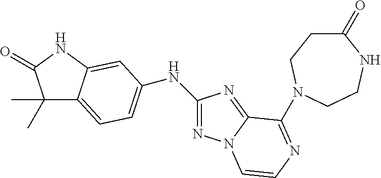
N1=C(NC2=CC=C3C(C)(C)C(=O)NC3=C2)N=C2N1C=CN=C2N1CCC(=O)NCC1
